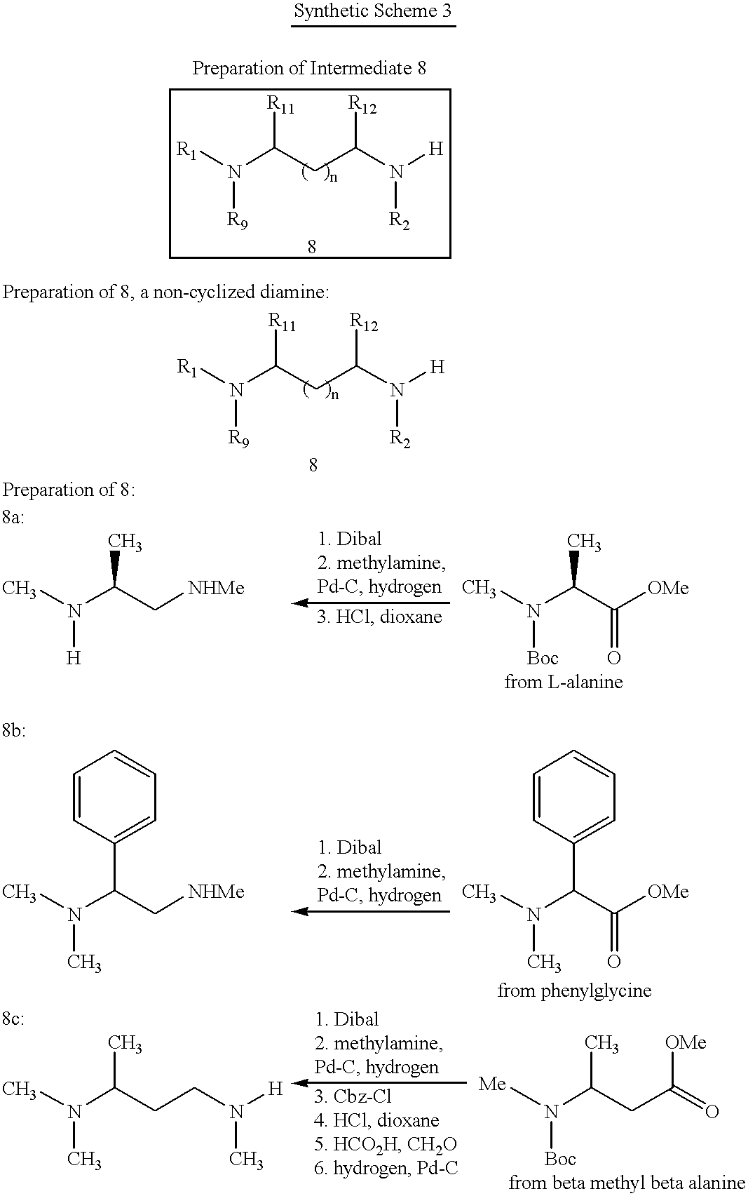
[R1]N(C(CC(N([H])[R2])[R12])[R11])[R9].[R1]N(C(CC(N([H])[R2])[R12])[R11])[R9].CN(C(C[NHMe])C)[H].CN(C(C([OMe])=O)C)[Boc].CN(C(C[NHMe])C1=CC=CC=C1)C.CN(C(C([OMe])=O)C1=CC=CC=C1)C.CN(C(CCN([H])C)C)C.[Me]N(C(CC(=O)[OMe])C)[Boc].[Synthetic Scheme 3]
